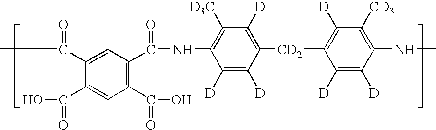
C1([D3C])=C(NC(C2=C(C(=O)O)C=C(C(=O)O)C(C(=O)C)=C2)=O)C([D])=C([D])C([CD2]C2=C([D])C([CD3])=C(NC)C([D])=C2[D])=C1[D]
